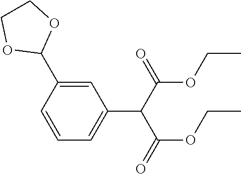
C1=C(C2OCCO2)C=CC=C1C(C(=O)OCC)C(=O)OCC
